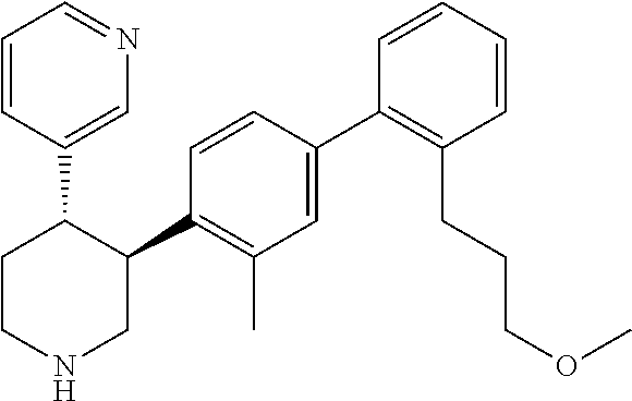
C1=CC(C2CCNCC2C2=C(C)C=C(C3=C(CCCOC)C=CC=C3)C=C2)=CN=C1
